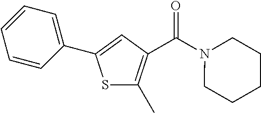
S1C(C)=C(C(N2CCCCC2)=O)C=C1C1=CC=CC=C1
